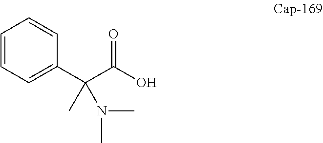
C1=CC=C(C(C(O)=O)(C)N(C)C)C=C1
